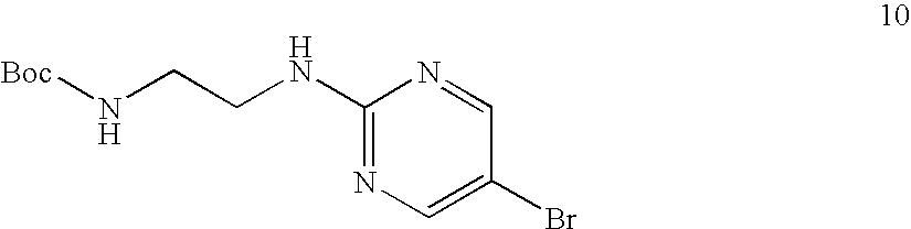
[Boc]NCCNC1=NC=C(Br)C=N1
